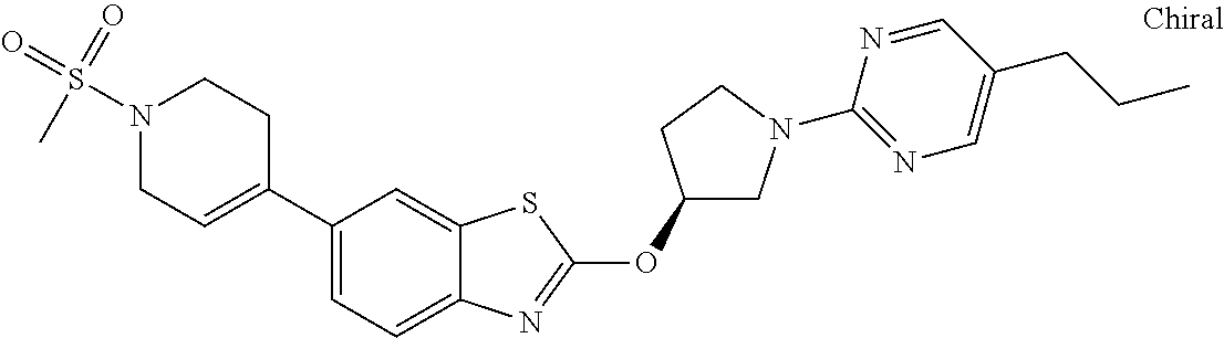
C1(C2=CCN(S(=O)(=O)C)CC2)=CC=C2C(=C1)SC(OC1CN(C3=NC=C(CCC)C=N3)CC1)=N2
